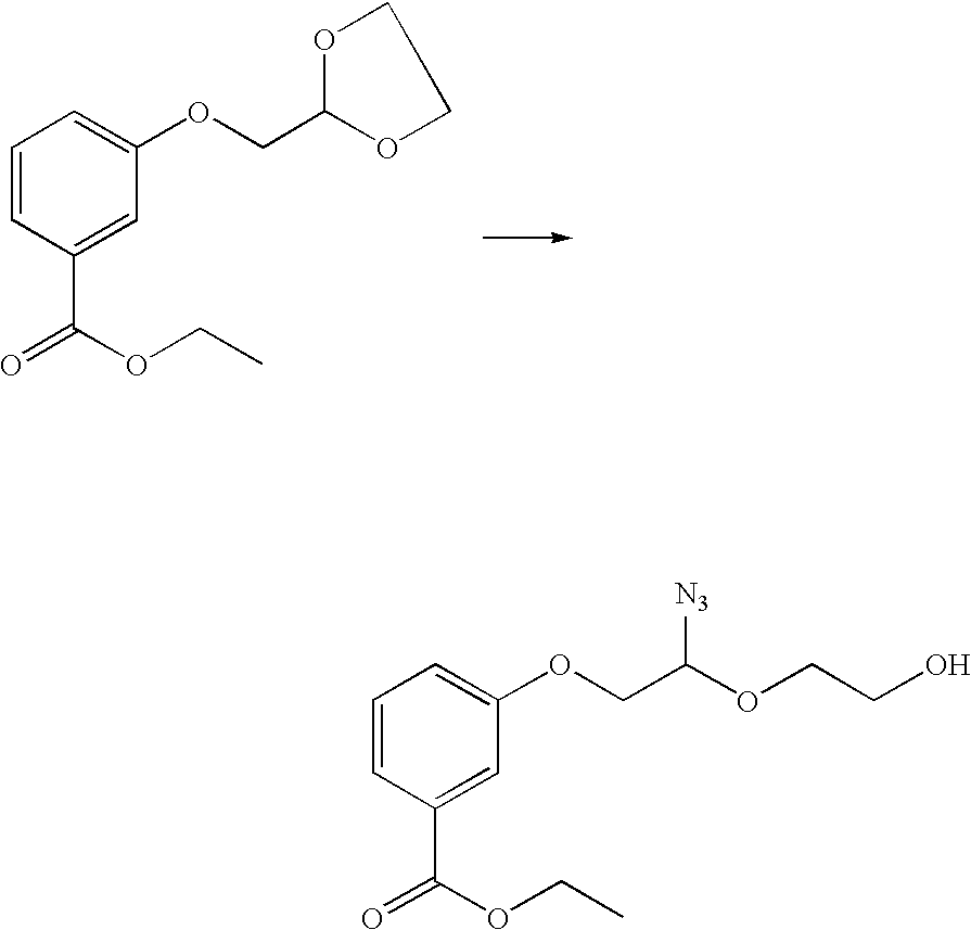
C1=CC(C(=O)OCC)=CC(OCC2OCCO2)=C1.C1=CC(C(=O)OCC)=CC(OCC(OCCO)[N3])=C1
